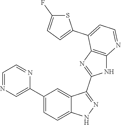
C1(C2=CC=C3C(=C2)C(C2=NC4=C(N2)N=CC=C4C2=CC=C(F)S2)=NN3)=CN=CC=N1
